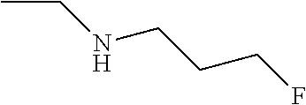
CCNCCCF
